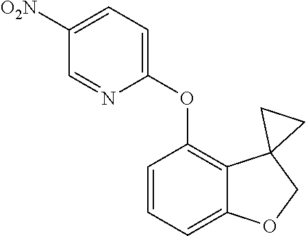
C1=CC=C2C(=C1OC1=CC=C([O2N])C=N1)C1(CO2)CC1
